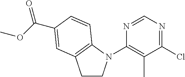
C1(N2CCC3=C2C=CC(C(OC)=O)=C3)=C(C)C(Cl)=NC=N1
